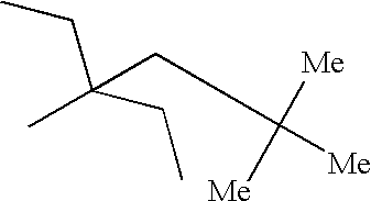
C(C([Me])([Me])[Me])C(C)(CC)CC
